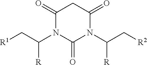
C1(=O)N(C(C[R1])[R])C(=O)N(C(C[R2])[R])C(=O)C1
